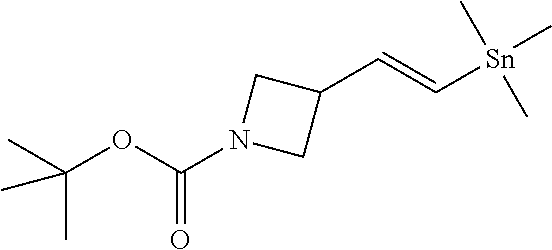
C(=CC1CN(C(OC(C)(C)C)=O)C1)[Sn](C)(C)C
